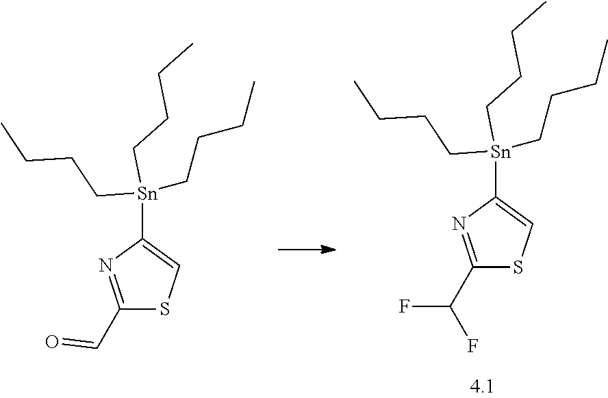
C1(C=O)=NC([Sn](CCCC)(CCCC)CCCC)=CS1.C1(C(F)F)=NC([Sn](CCCC)(CCCC)CCCC)=CS1
